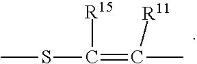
CSC(=C([R11])C)[R15]
